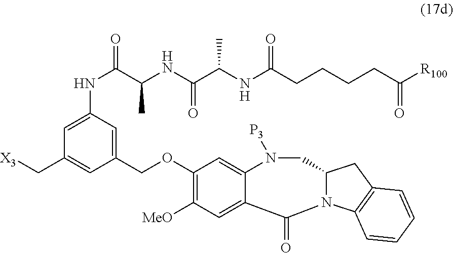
C1(OCC2=CC(NC(C(NC(C(NC(CCCCC([R100])=O)=O)C)=O)C)=O)=CC(C[X3])=C2)=C([MeO])C=C2C(=C1)N([P3])CC1N(C3=C(C1)C=CC=C3)C2=O
